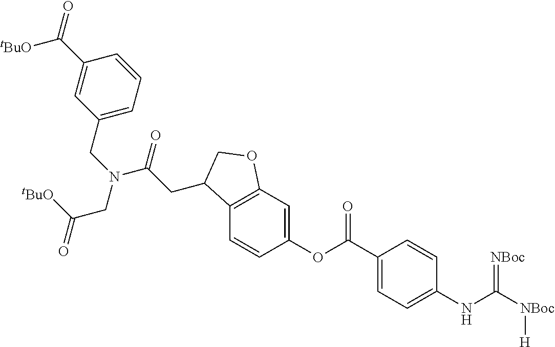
C([tBuO])(=O)CN(C(=O)CC1C2=C(C=C(OC(C3=CC=C(NC([NBoc][H])=[NBoc])C=C3)=O)C=C2)OC1)CC1=CC=CC(C([tBuO])=O)=C1
